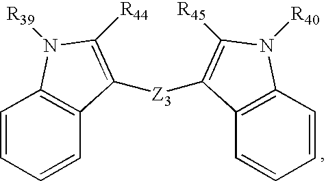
C1=CC=CC2=C1N([R39])C([R44])=C2[Z3]C1=C([R45])N([R40])C2=C1C=CC=C2
